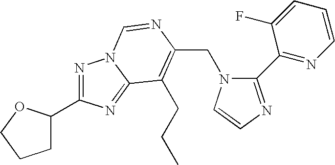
C(N1C(C2=NC=CC=C2F)=NC=C1)C1=C(CCC)C2=NC(C3CCCO3)=NN2C=N1
